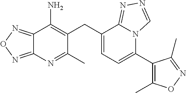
C12=NON=C1N=C(C)C(CC1=CC=C(C3=C(C)ON=C3C)N3C1=NN=C3)=C2N
